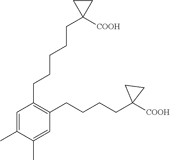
C1(CCCCCC2([COOH])CC2)=C(CCCCC2([COOH])CC2)C=C(C)C(C)=C1
